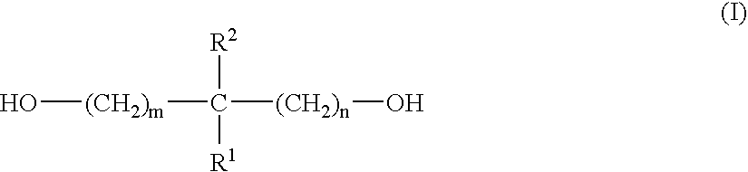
O[(CH2)m]C([(CH2)n]O)([R1])[R2]
